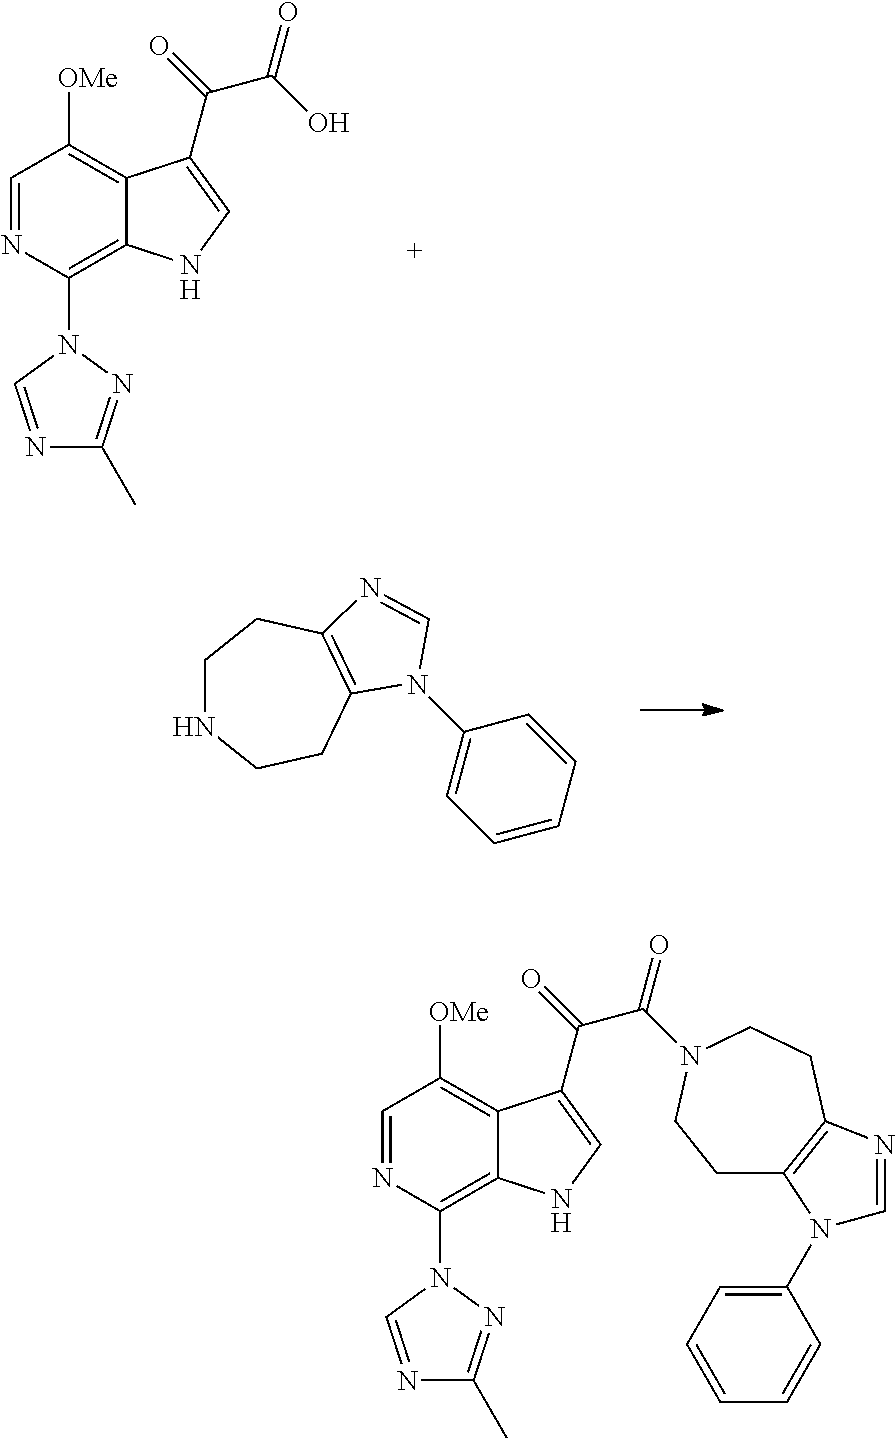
C1=NC(N2C=NC(C)=N2)=C2C(=C1[OMe])C(C(=O)C(=O)N1CCC3=C(CC1)N(C1=CC=CC=C1)C=N3)=CN2.C1=NC(N2C=NC(C)=N2)=C2C(=C1[OMe])C(C(=O)C(O)=O)=CN2.C1NCCC2=C(C1)N=CN2C1=CC=CC=C1
